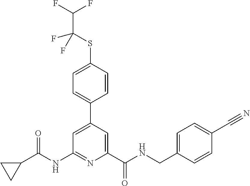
C1=C(C2=CC=C(SC(C(F)F)(F)F)C=C2)C=C(C(NCC2=CC=C(C#N)C=C2)=O)N=C1NC(C1CC1)=O
